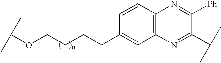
C(OCCCCC1=CC2=C(C=C1)N=C([Ph])C(C(C)C)=N2)(C)C
